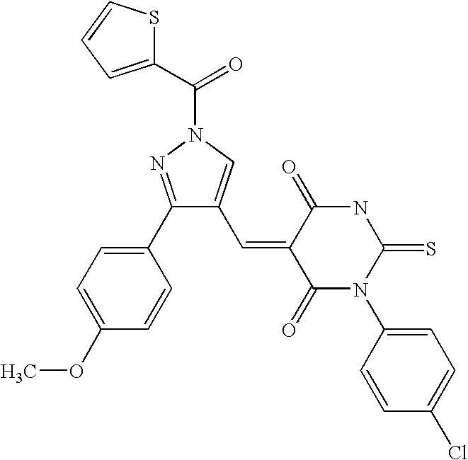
C1(C2=CC=C(OC)C=C2)=NN(C(C2=CC=CS2)=O)C=C1C=C1C(=O)N(C2=CC=C(Cl)C=C2)C(=S)NC1=O
